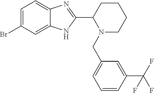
C1=C(Br)C=C2C(=C1)N=C(C1N(CC3=CC=CC(C(F)(F)F)=C3)CCCC1)N2
